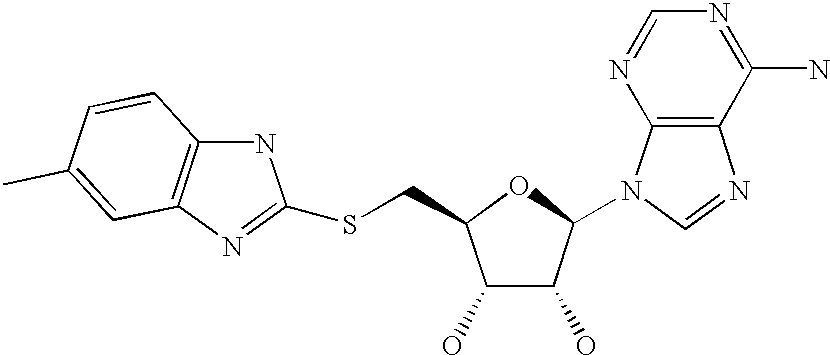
C1(O)C(O)C(N2C3=C(N=C2)C(N)=NC=N3)OC1CSC1=NC2=C(N1)C=CC(C)=C2
